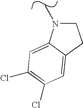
C1N(C)C2=CC(Cl)=C(Cl)C=C2C1
